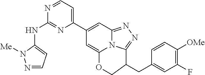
N1=CC=C(C2=CC3=NN=C4N3C(=C2)OCC4CC2=CC(F)=C([OMe])C=C2)N=C1NC1=CC=NN1[Me]
